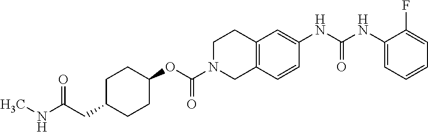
C1(NC(NC2=CC3=C(C=C2)CN(C(OC2CCC(CC(=O)NC)CC2)=O)CC3)=O)=CC=CC=C1F
